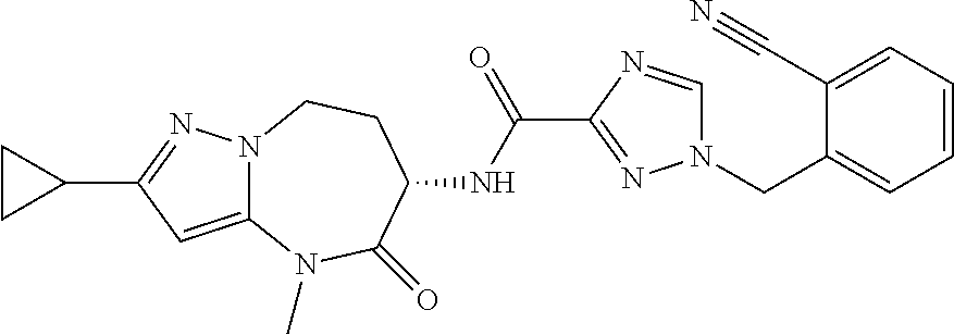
C12=CC(C3CC3)=NN1CCC(NC(C1=NN(CC3=CC=CC=C3C#N)C=N1)=O)C(=O)N2C
